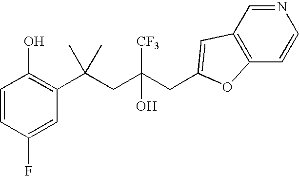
C1=CC(F)=CC(C(CC(CC2=CC3=C(C=CN=C3)O2)([CF3])O)(C)C)=C1O
